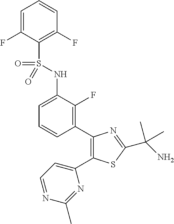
C1=C(F)C(S(NC2=CC=CC(C3=C(C4=CC=NC(C)=N4)SC(C(C)(C)N)=N3)=C2F)(=O)=O)=C(F)C=C1
